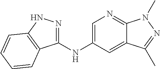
C1(NC2=CN=C3C(=C2)C(C)=NN3C)=NNC2=C1C=CC=C2
